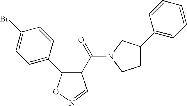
C1(C(=O)N2CC(C3=CC=CC=C3)CC2)=C(C2=CC=C(Br)C=C2)ON=C1
